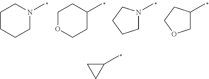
C1CCCN(C)C1.C1OCCC(C)C1.C1N(C)CCC1.C1C(C)CCO1.C1(C)CC1
